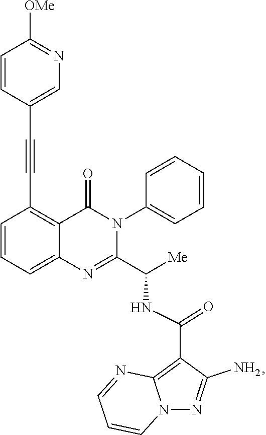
C1=CC=C2C(=C1C#CC1=CN=C([OMe])C=C1)C(=O)N(C1=CC=CC=C1)C(C([Me])NC(C1=C3N(N=C1N)C=CC=N3)=O)=N2
